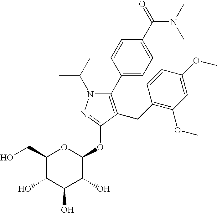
C1(C2=CC=C(C(=O)N(C)C)C=C2)=C(CC2=C(OC)C=C(OC)C=C2)C(OC2OC(CO)C(O)C(O)C2O)=NN1C(C)C
